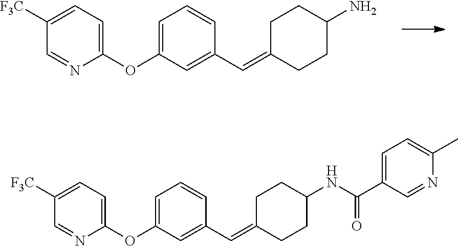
C1=C([F3C])C=NC(OC2=CC=CC(C=C3CCC(N)CC3)=C2)=C1.C1=C([F3C])C=NC(OC2=CC=CC(C=C3CCC(NC(C4=CC=C(C)N=C4)=O)CC3)=C2)=C1
